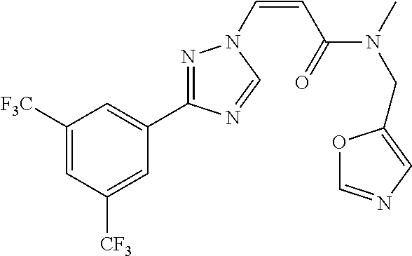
C1([F3C])=CC([CF3])=CC(C2=NN(C=CC(=O)N(CC3=CN=CO3)C)C=N2)=C1
